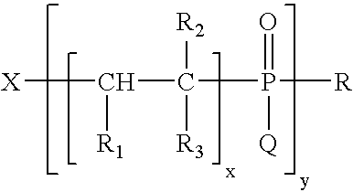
[X]C([R1])C([R2])([R3])P(=O)([Q])[R]
